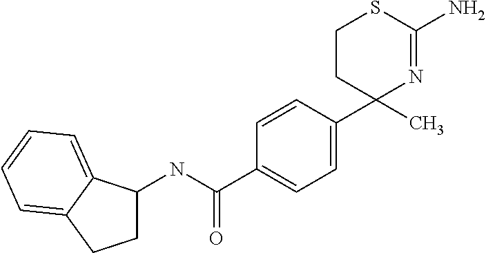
C1C(NC(=O)C2=CC=C(C3(C)N=C(N)SCC3)C=C2)C2=CC=CC=C2C1
